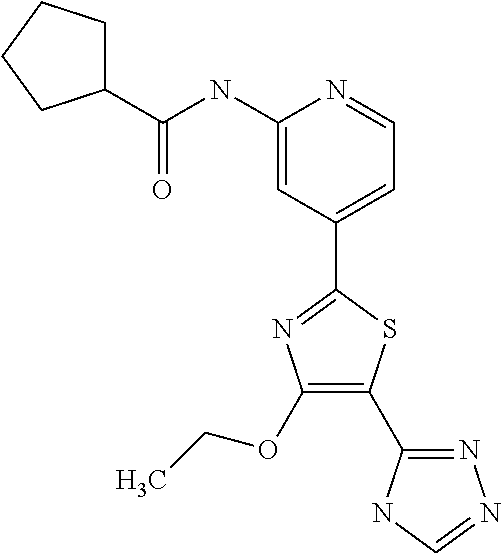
C(NC1=CC(C2=NC(OCC)=C(C3=NN=CN3)S2)=CC=N1)(=O)C1CCCC1
